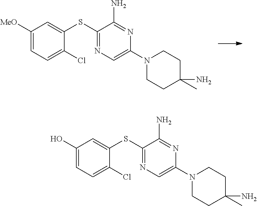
C1([MeO])=CC=C(Cl)C(SC2=NC=C(N3CCC(C)(N)CC3)N=C2N)=C1.C1(O)=CC=C(Cl)C(SC2=NC=C(N3CCC(C)(N)CC3)N=C2N)=C1
